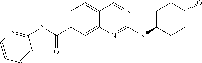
C1=C(C(NC2=NC=CC=C2)=O)C=C2C(=C1)C=NC(NC1CCC(O)CC1)=N2
